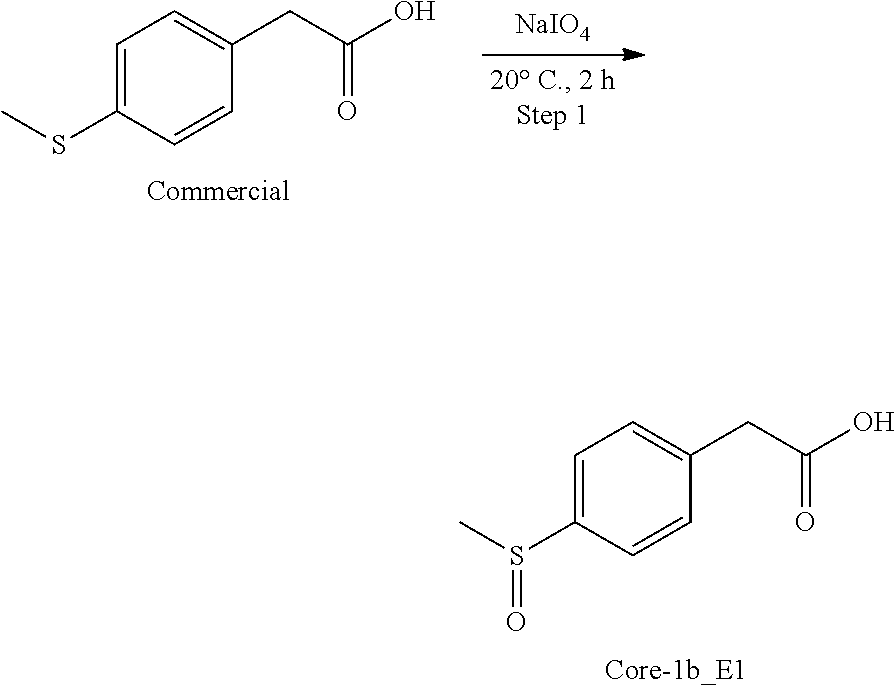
C1=C(S(C)=O)C=CC(CC(O)=O)=C1.C1=C(SC)C=CC(CC(O)=O)=C1.[NaIO4]
